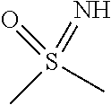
S(C)(C)(=N)=O
